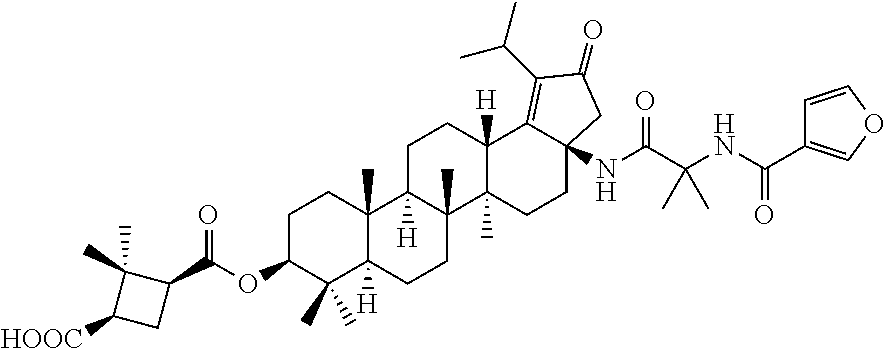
C1C(OC(=O)C2C(C)(C)C([HOOC])C2)C(C)(C)C2([H])C(C)(C1)C1([H])C(C)(CC2)C2(C)C([H])(CC1)C1=C(C(C)C)C(=O)CC1(NC(=O)C(C)(C)NC(=O)C1=COC=C1)CC2
